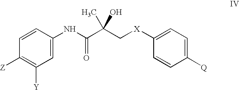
C1([Z])=C([Y])C=C(NC(C(C[X]C2=CC=C([Q])C=C2)(O)C)=O)C=C1
